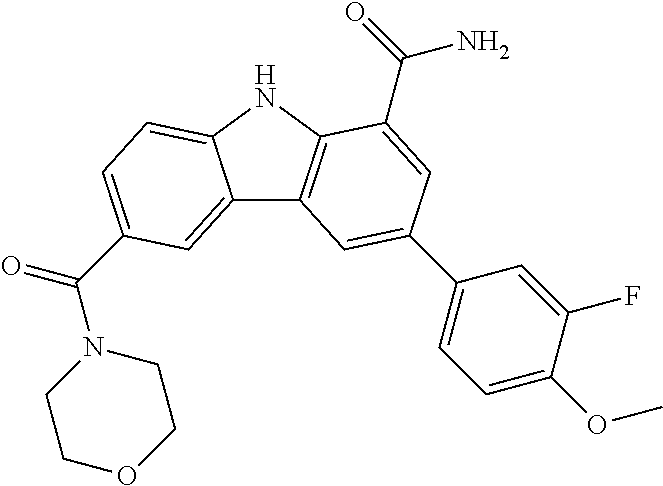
C12=CC(C(=O)N3CCOCC3)=CC=C1NC1=C2C=C(C2=CC=C(OC)C(F)=C2)C=C1C(N)=O
